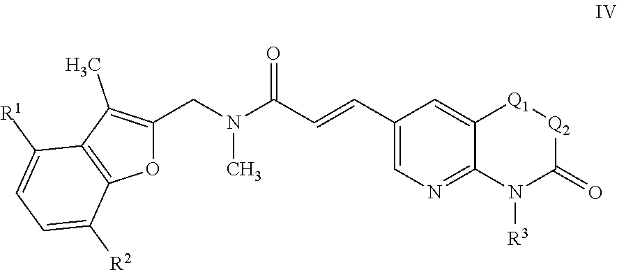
CN(C(C=CC1=CN=C2N([R3])C(=O)[Q2][Q1]C2=C1)=O)CC1=C(C)C2=C(O1)C([R2])=CC=C2[R1]
